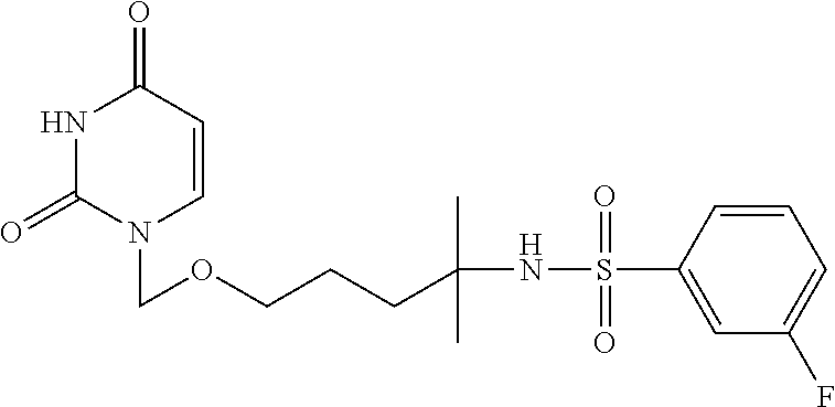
N1C(=O)N(COCCCC(NS(C2=CC(F)=CC=C2)(=O)=O)(C)C)C=CC1=O
